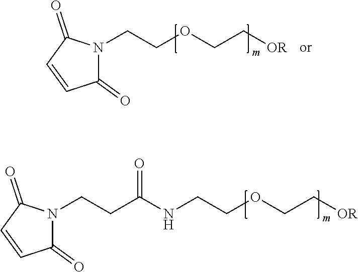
N1(CCOCC[OR])C(=O)C=CC1=O.C(COCC[OR])NC(CCN1C(=O)C=CC1=O)=O
